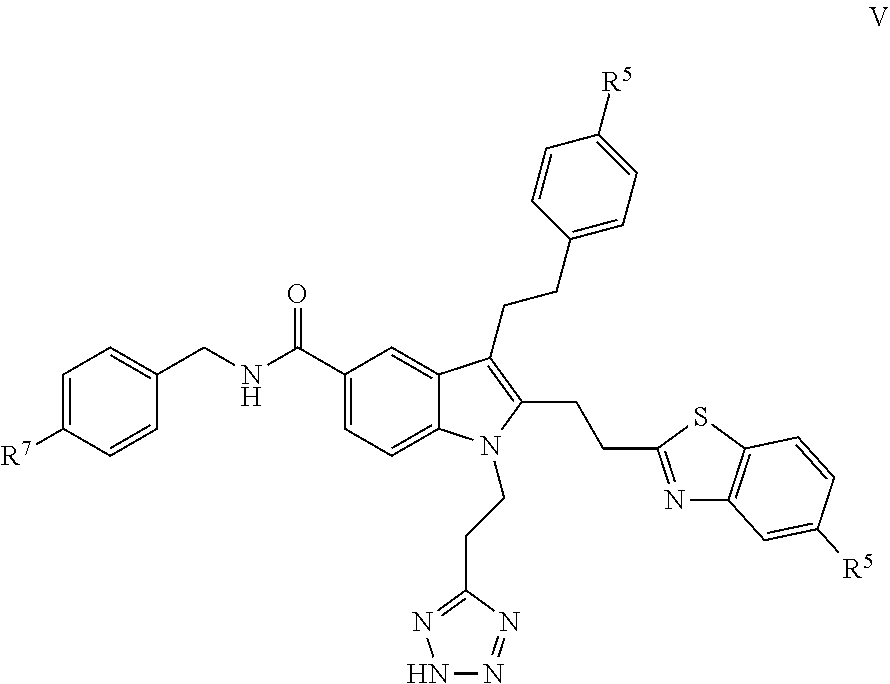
C1=C([R7])C=CC(CNC(C2=CC=C3C(=C2)C(CCC2=CC=C([R5])C=C2)=C(CCC2=NC4=C(S2)C=CC([R5])=C4)N3CCC2=NNN=N2)=O)=C1
